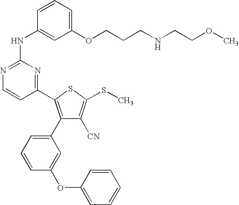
C1=CC(NC2=NC=CC(C3=C(C4=CC=CC(OC5=CC=CC=C5)=C4)C([CN])=C(SC)S3)=N2)=CC(OCCCNCCOC)=C1
